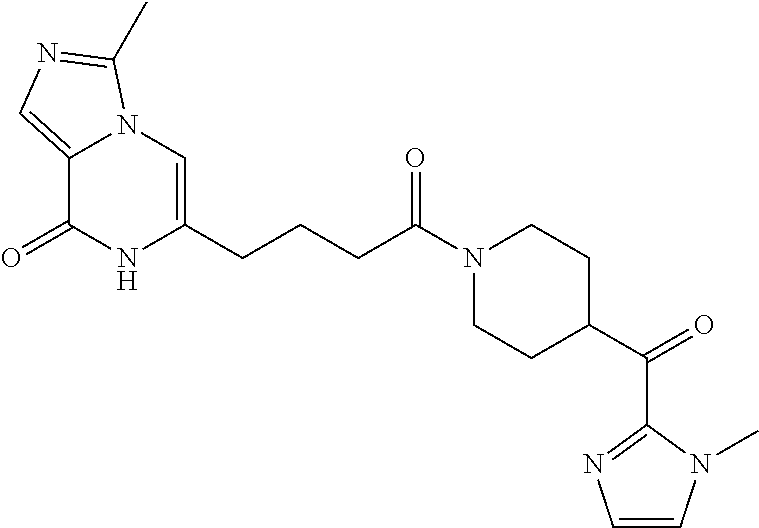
C12=CN=C(C)N1C=C(CCCC(N1CCC(C(C3=NC=CN3C)=O)CC1)=O)NC2=O
